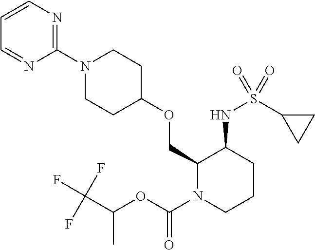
C1(N2CCC(OCC3N(C(OC(C(F)(F)F)C)=O)CCCC3NS(C3CC3)(=O)=O)CC2)=NC=CC=N1
